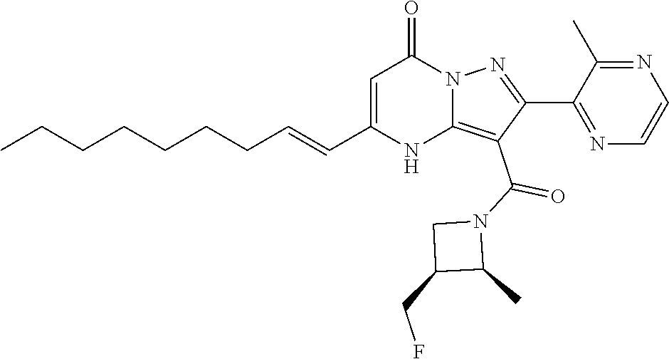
C1(C=CCCCCCCC)=CC(=O)N2C(=C(C(=O)N3C(C)C(CF)C3)C(C3=NC=CN=C3C)=N2)N1
